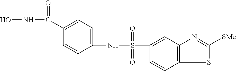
ONC(C1=CC=C(NS(=O)(=O)C2=CC3=C(C=C2)SC([SMe])=N3)C=C1)=O
